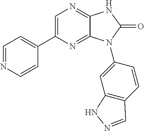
C1=NC=CC(C2=CN=C3C(=N2)N(C2=CC4=C(C=C2)C=NN4)C(=O)N3)=C1
